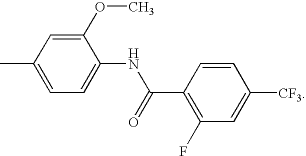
CC1=CC=C(NC(=O)C2=C(F)C=C([CF3])C=C2)C(OC)=C1
